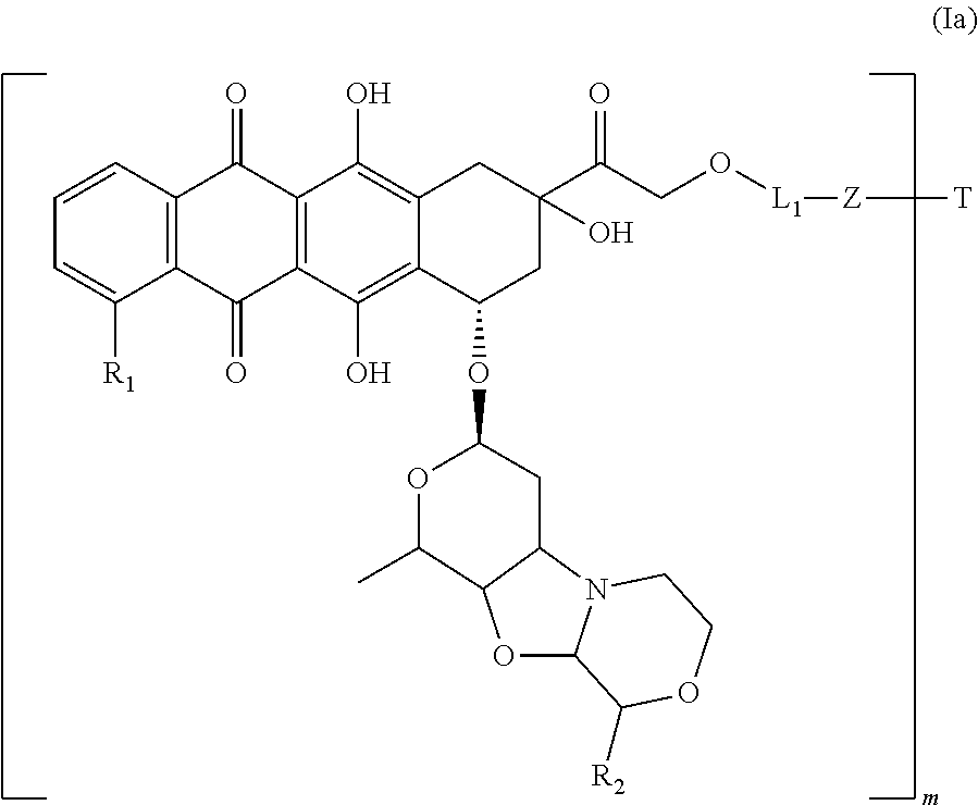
C12=C(C(O)=C3C(=C1O)CC(C(CO[L1][Z][T])=O)(O)CC3OC1CC3N4C(OC3C(C)O1)C([R2])OCC4)C(=O)C1=C(C2=O)C=CC=C1[R1]
